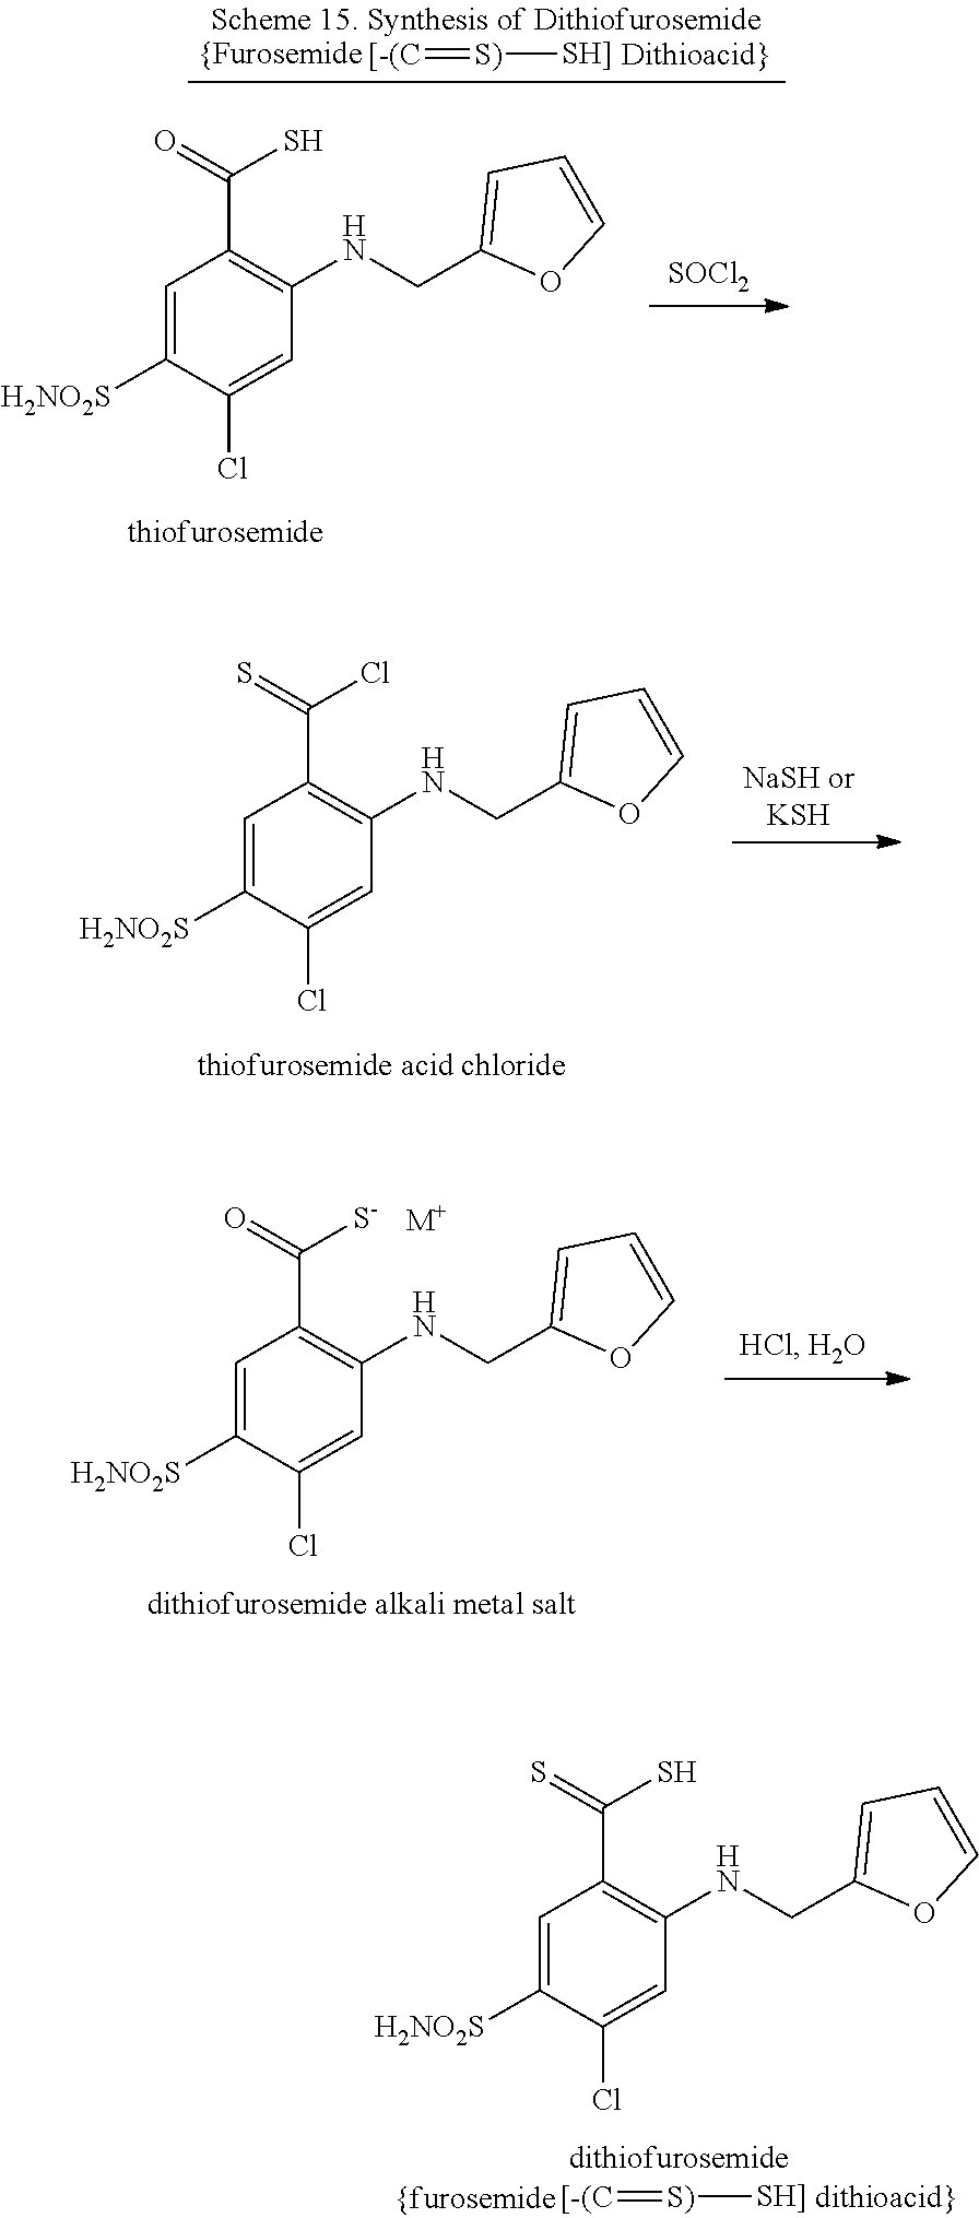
C1=C([H2NO2S])C(Cl)=CC(NCC2=CC=CO2)=C1C(=S)Cl.C1=C([H2NO2S])C(Cl)=CC(NCC2=CC=CO2)=C1C(=O)S.[SOCl2].[[-(C]=[S)][SH]].C1=C([H2NO2S])C(Cl)=CC(NCC2=CC=CO2)=C1C(=O)[S-].[M+].C1=C([H2NO2S])C(Cl)=CC(NCC2=CC=CO2)=C1C(=S)S.[[-(C]=[S)][SH]]
